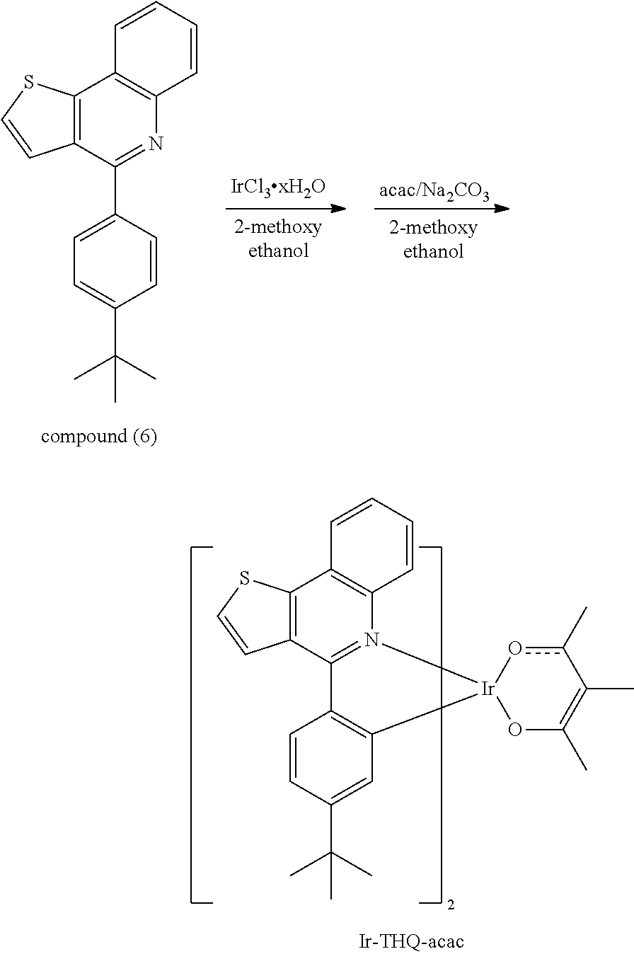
C12=C(C=C(C(C)(C)C)C=C1)[Ir]1(N3=C2C2=C(C4=C3C=CC=C4)SC=C2)oc(C)C(C)=C(C)O1.C1(C2=NC3=C(C4=C2C=CS4)C=CC=C3)=CC=C(C(C)(C)C)C=C1
